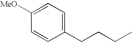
C1=CC(CCCC)=CC=C1[MeO]
